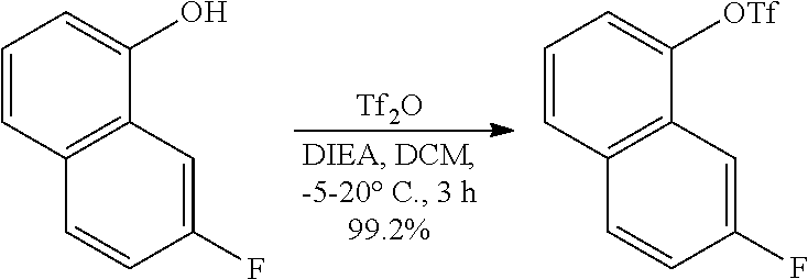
C1=CC2=C(C(O)=C1)C=C(F)C=C2.C1=CC2=C(C([OTf])=C1)C=C(F)C=C2.[Tf2O]
